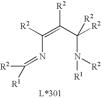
C(N=C([R2])[R1])(=C(C(N([R2])[R1])([R2])[R2])[R2])[R2]
